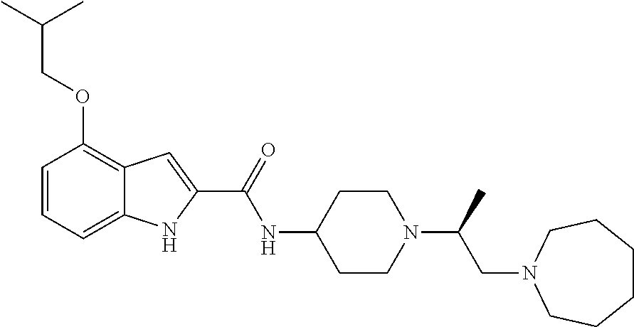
C1=CC=C2C(=C1OCC(C)C)C=C(C(=O)NC1CCN(C(CN3CCCCCC3)C)CC1)N2
